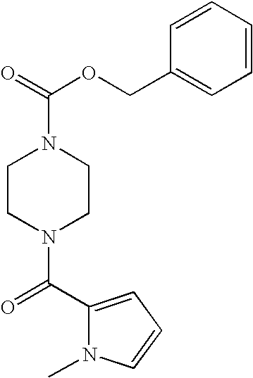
C1CN(C(=O)C2=CC=CN2C)CCN1C(=O)OCC1=CC=CC=C1
